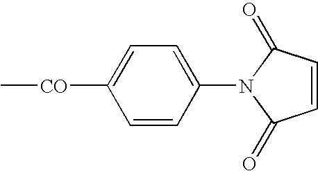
C1=C([CO]C)C=CC(N2C(=O)C=CC2=O)=C1
